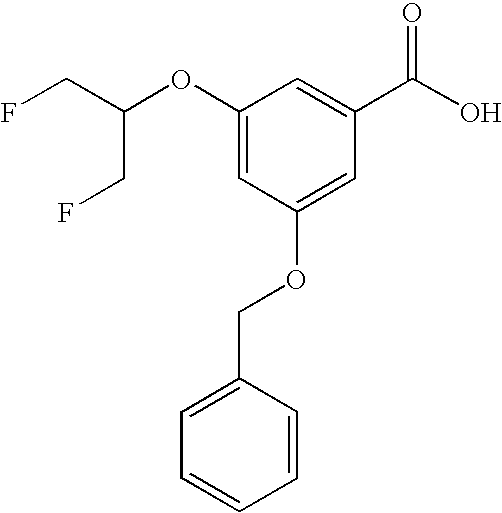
C(OC1=CC(OCC2=CC=CC=C2)=CC(C(=O)O)=C1)(CF)CF
